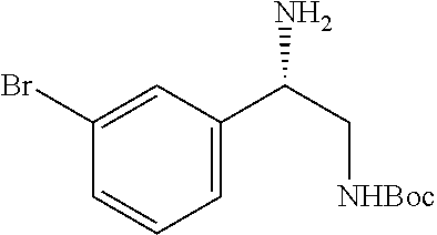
C1(C(N)C[NHBoc])=CC=CC(Br)=C1
